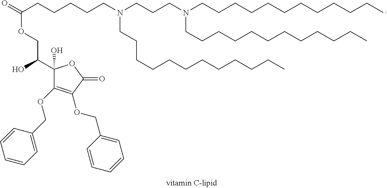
C1(C(O)COC(=O)CCCCCN(CCCN(CCCCCCCCCCCC)CCCCCCCCCCCC)CCCCCCCCCCCC)(O)C(OCC2=CC=CC=C2)=C(OCC2=CC=CC=C2)C(=O)O1
